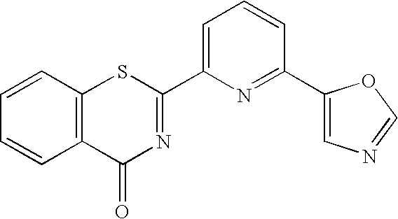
C1=CC2=C(C=C1)SC(C1=CC=CC(C3=CN=CO3)=N1)=NC2=O
